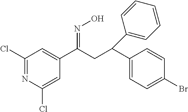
C1(Cl)=NC(Cl)=CC(C(=NO)CC(C2=CC=C(Br)C=C2)C2=CC=CC=C2)=C1
